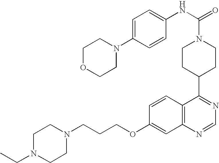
C(COC1=CC2=C(C=C1)C(C1CCN(C(=O)NC3=CC=C(N4CCOCC4)C=C3)CC1)=NC=N2)CN1CCN(CC)CC1
